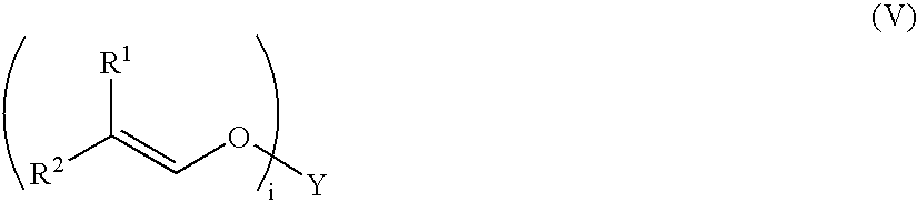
[R2]C(=CO[Y])[R1]
